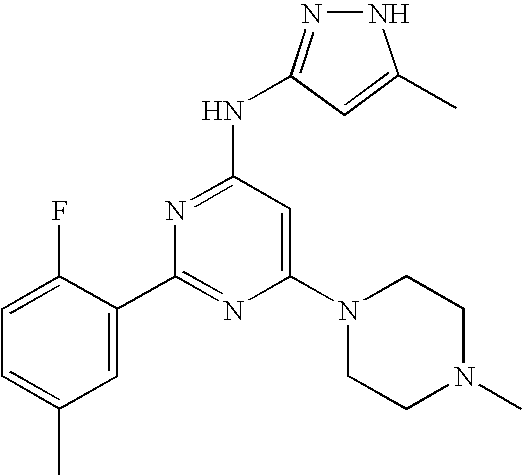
C1(C2=NC(N3CCN(C)CC3)=CC(NC3=NNC(C)=C3)=N2)=CC(C)=CC=C1F
